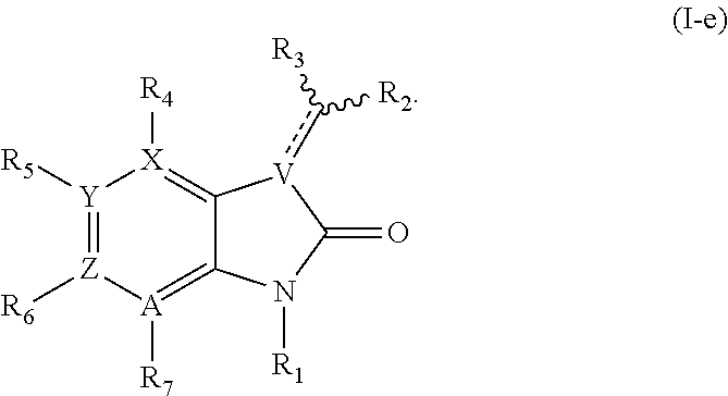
[Y]1([R5])=[Z]([R6])[A]([R7])=C2C(=[X]1[R4])[V](c([R3])[R2])C(=O)N2[R1]
